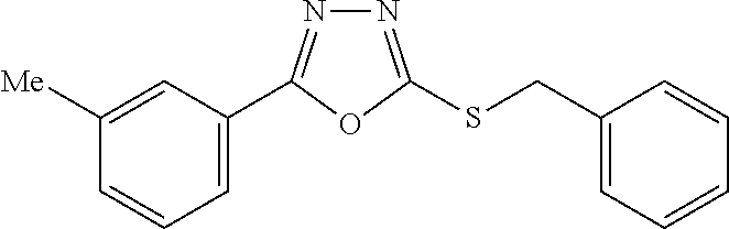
C1=C(C2=NN=C(SCC3=CC=CC=C3)O2)C=C([Me])C=C1
